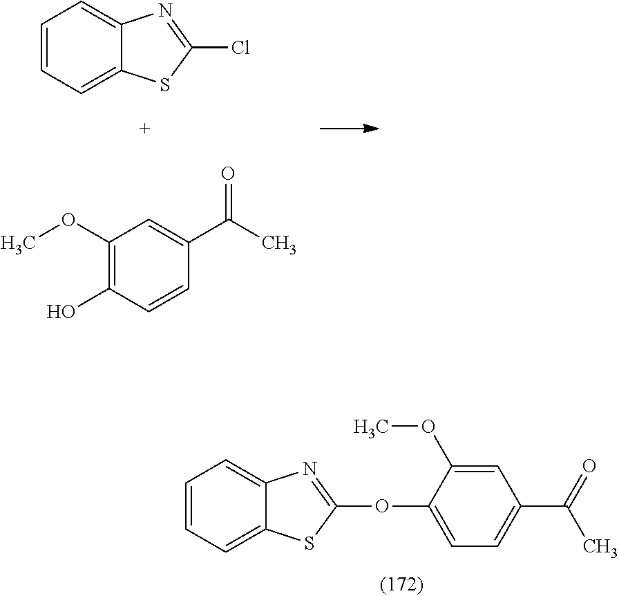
C12=CC=CC=C1N=C(Cl)S2.C1(OC)=C(O)C=CC(C(C)=O)=C1.C12=CC=CC=C1N=C(OC1=CC=C(C(=O)C)C=C1OC)S2
